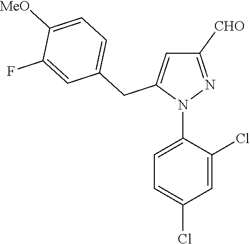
N1(C2=CC=C(Cl)C=C2Cl)N=C([CHO])C=C1CC1=CC=C([MeO])C(F)=C1
